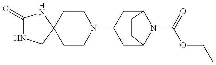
C1(=O)NCC2(N1)CCN(C1CC3N(C(=O)OCC)C(C1)CC3)CC2
